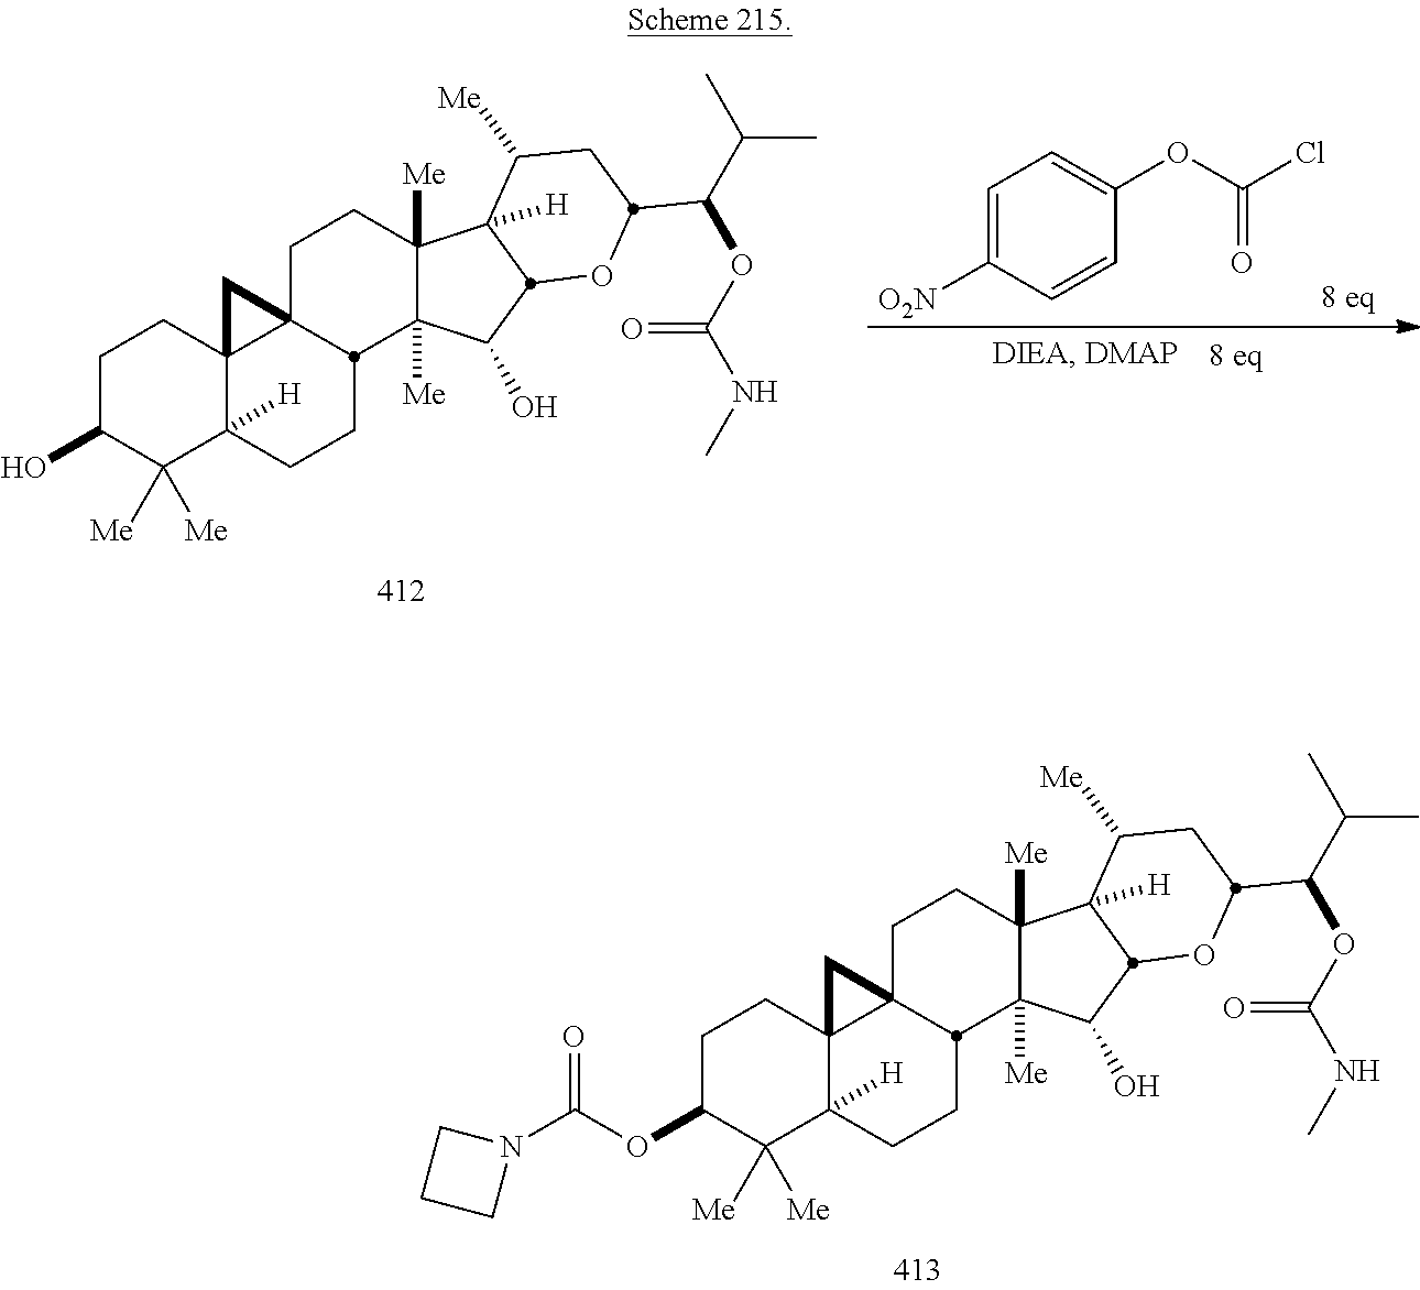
C1C(OC(N2CCC2)=O)C([Me])([Me])C2([H])C3(C1)C1(CCC4([Me])C([Me])(C(O)C5C4([H])C([Me])CC(C(C(C)C)OC(NC)=O)O5)C1CC2)C3.C1=C([O2N])C=CC(OC(Cl)=O)=C1.C1C(O)C([Me])([Me])C2([H])C3(C1)C1(CCC4([Me])C([Me])(C(O)C5C4([H])C([Me])CC(C(C(C)C)OC(NC)=O)O5)C1CC2)C3
